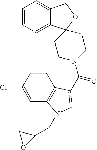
C1=CC=C2C(=C1)COC21CCN(C(=O)C2=CN(CC3CO3)C3=C2C=CC(Cl)=C3)CC1
